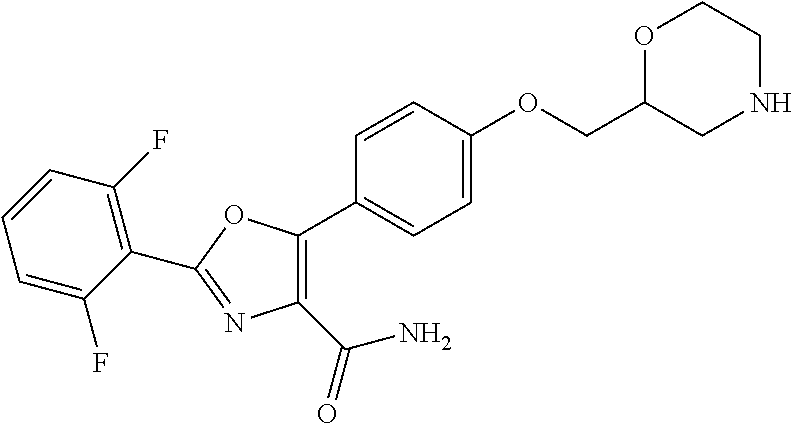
C1=C(OCC2CNCCO2)C=CC(C2=C(C(=O)N)N=C(C3=C(F)C=CC=C3F)O2)=C1
